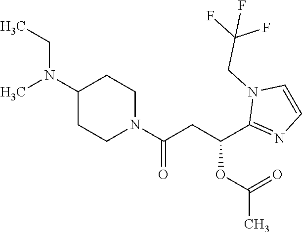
C1(N(CC)C)CCN(C(CC(C2=NC=CN2CC(F)(F)F)OC(C)=O)=O)CC1
